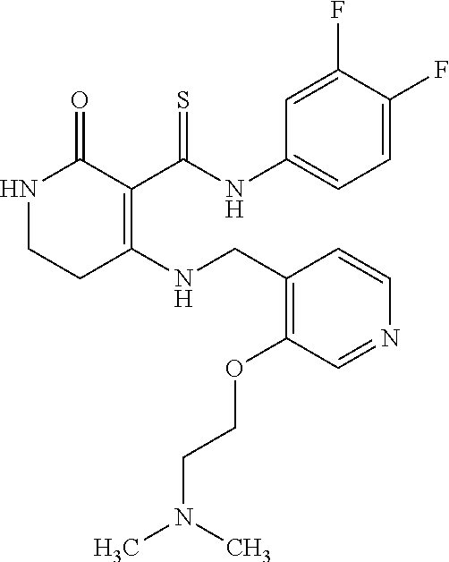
C1(F)=CC(NC(C2=C(NCC3=C(OCCN(C)C)C=NC=C3)CCNC2=O)=S)=CC=C1F
